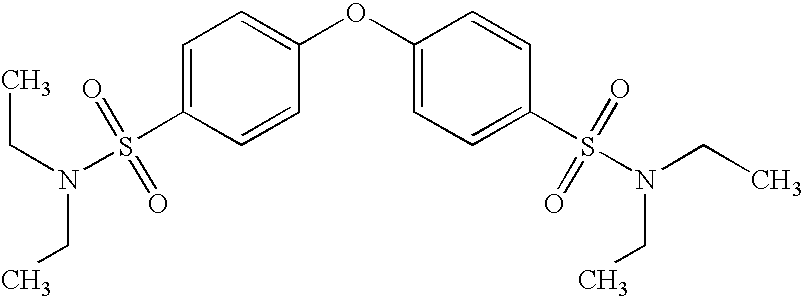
C1=CC(OC2=CC=C(S(=O)(=O)N(CC)CC)C=C2)=CC=C1S(N(CC)CC)(=O)=O
